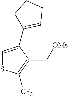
C1=C(C2=CCCC2)C(C[OMs])=C([CF3])S1
